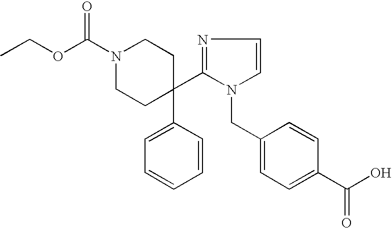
N1(C(OCC)=O)CCC(C2=CC=CC=C2)(C2=NC=CN2CC2=CC=C(C(O)=O)C=C2)CC1
